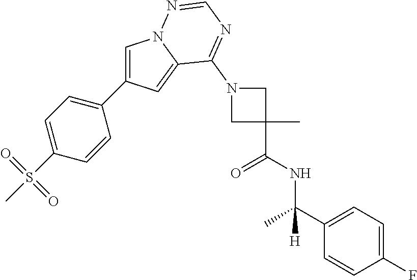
C1=C(C2=CC=C(S(C)(=O)=O)C=C2)C=C2N1N=CN=C2N1CC(C)(C(NC(C2=CC=C(F)C=C2)(C)[H])=O)C1
